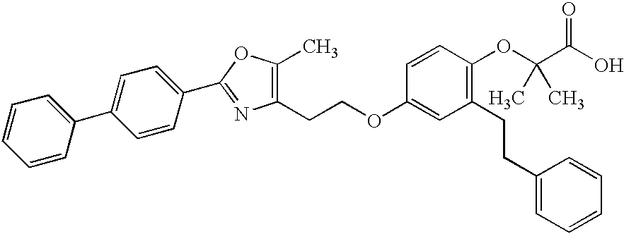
C1(CCOC2=CC(CCC3=CC=CC=C3)=C(OC(C(O)=O)(C)C)C=C2)=C(C)OC(C2=CC=C(C3=CC=CC=C3)C=C2)=N1
